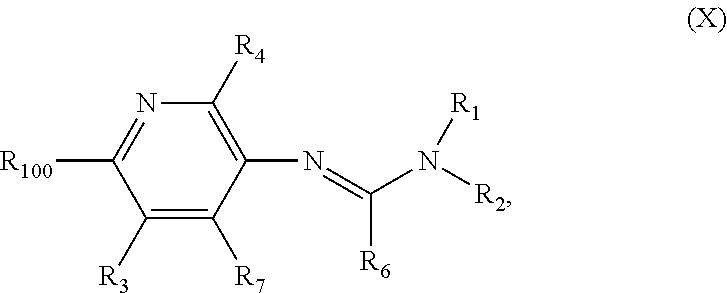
C1([R3])=C([R7])C(N=C(N([R2])[R1])[R6])=C([R4])N=C1[R100]
